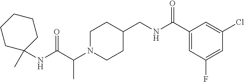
C1N(C(C(NC2(C)CCCCC2)=O)C)CCC(CNC(C2=CC(F)=CC(Cl)=C2)=O)C1
